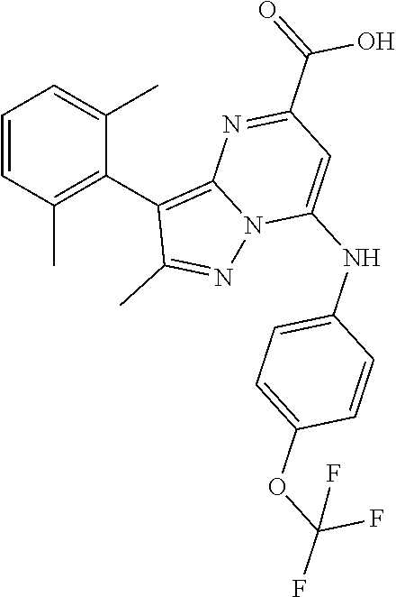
C1(C(=O)O)=NC2=C(C3=C(C)C=CC=C3C)C(C)=NN2C(NC2=CC=C(OC(F)(F)F)C=C2)=C1
